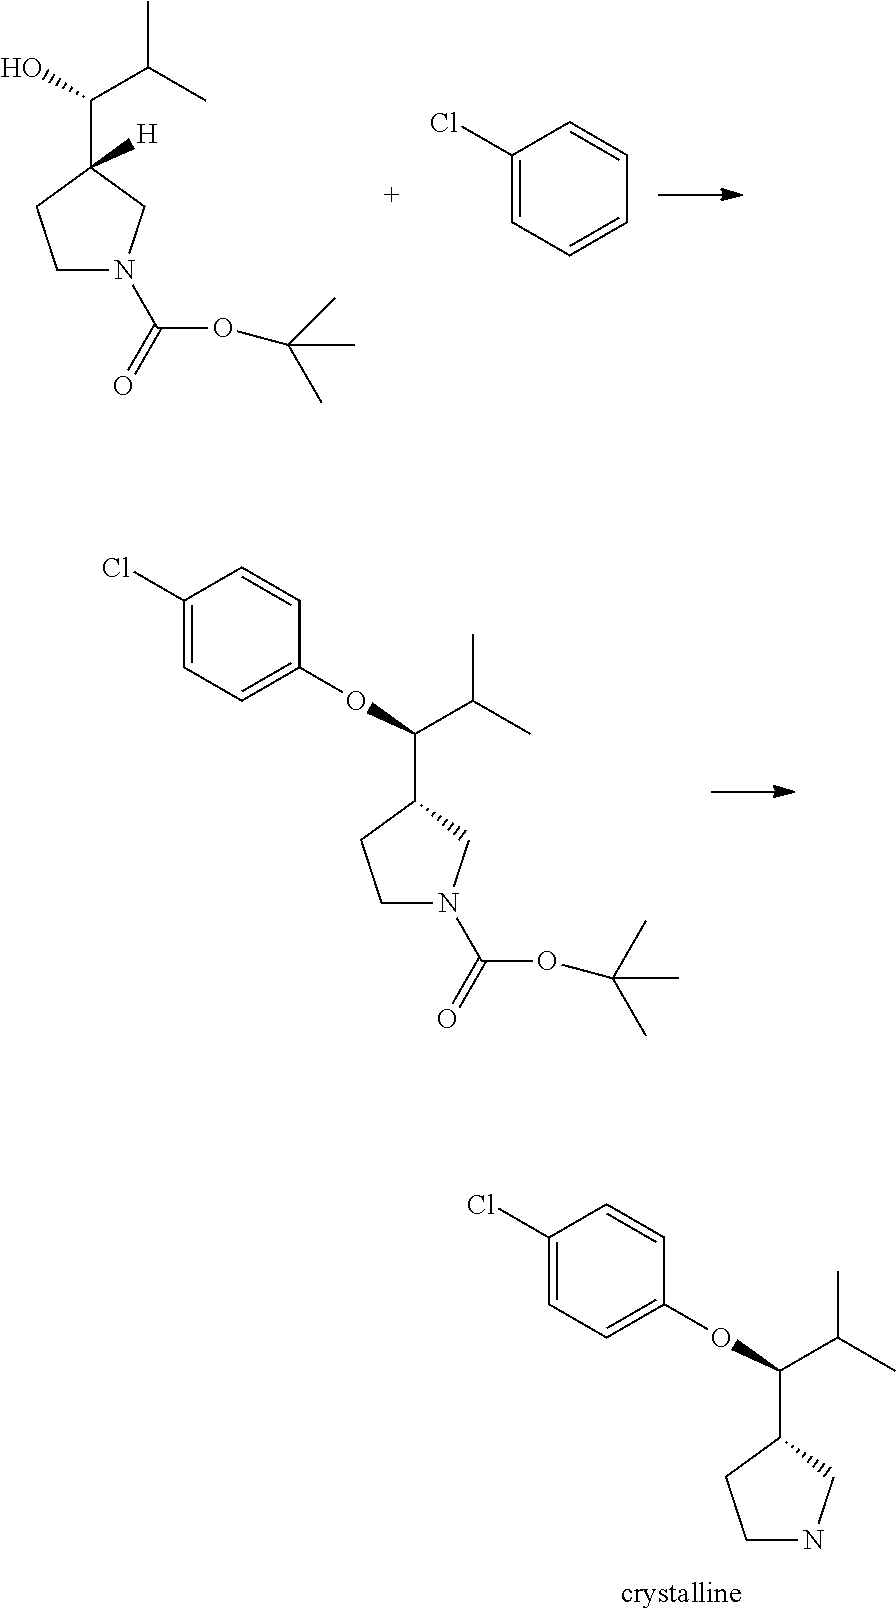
C1(Cl)=CC=C(OC(C2CCNC2)C(C)C)C=C1.C1N(C(=O)OC(C)(C)C)CC(C(O)C(C)C)([H])C1.C1(Cl)=CC=CC=C1.C1(Cl)=CC=C(OC(C2CCN(C(OC(C)(C)C)=O)C2)C(C)C)C=C1
